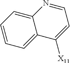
C1=CC=C2C(=C1)C([X11])=CC=N2
